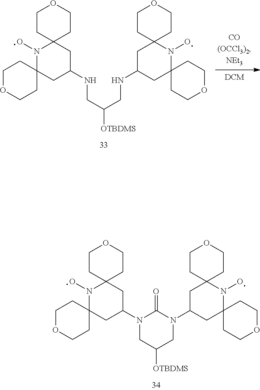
O1CCC2(CC1)N(O)C1(CC(N3CC([OTBDMS])CN(C4CC5(N(O)C6(C4)CCOCC6)CCOCC5)C3=O)C2)CCOCC1.O1CCC2(CC1)N(O)C1(CC(NCC(CNC3CC4(N(O)C5(C3)CCOCC5)CCOCC4)[OTBDMS])C2)CCOCC1
